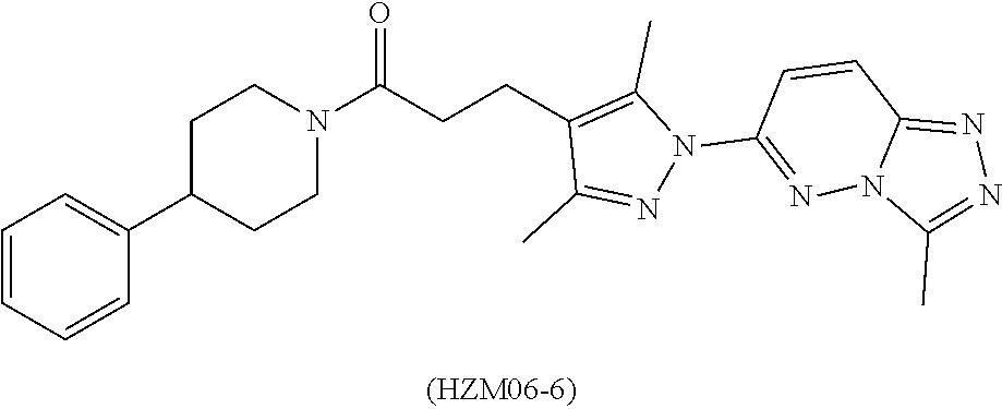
C1(C2CCN(C(CCC3=C(C)N(C4=NN5C(=NN=C5C)C=C4)N=C3C)=O)CC2)=CC=CC=C1
